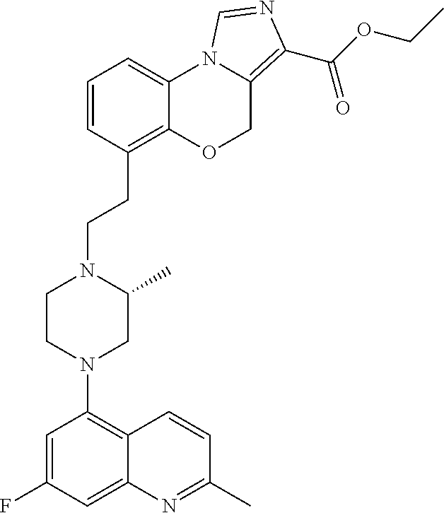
C1=C(F)C=C2C(=C1N1CC(C)N(CCC3=C4C(=CC=C3)N3C(=C(C(OCC)=O)N=C3)CO4)CC1)C=CC(C)=N2
